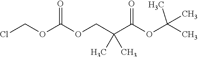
O(CCl)C(=O)OCC(C)(C(=O)OC(C)(C)C)C
